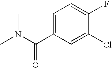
C1=C(C(N(C)C)=O)C=C(Cl)C(F)=C1
